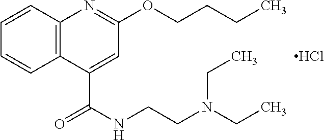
C12=C(C=CC=C1)N=C(OCCCC)C=C2C(=O)NCCN(CC)CC.Cl
